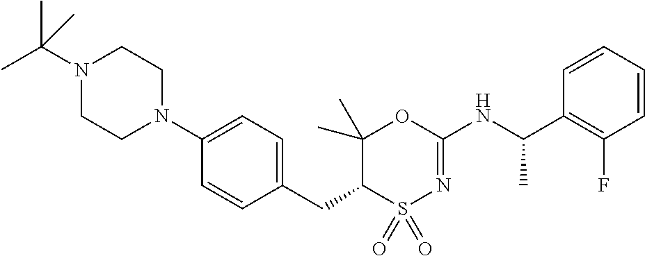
C1=C(N2CCN(C(C)(C)C)CC2)C=CC(CC2C(C)(C)OC(NC(C3=C(F)C=CC=C3)C)=NS2(=O)=O)=C1
